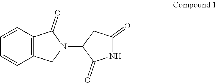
C1=CC=CC2=C1C(=O)N(C1C(=O)NC(=O)C1)C2
